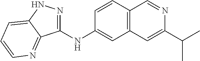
C1(NC2=CC3=C(C=C2)C=NC(C(C)C)=C3)=NNC2=CC=CN=C12
